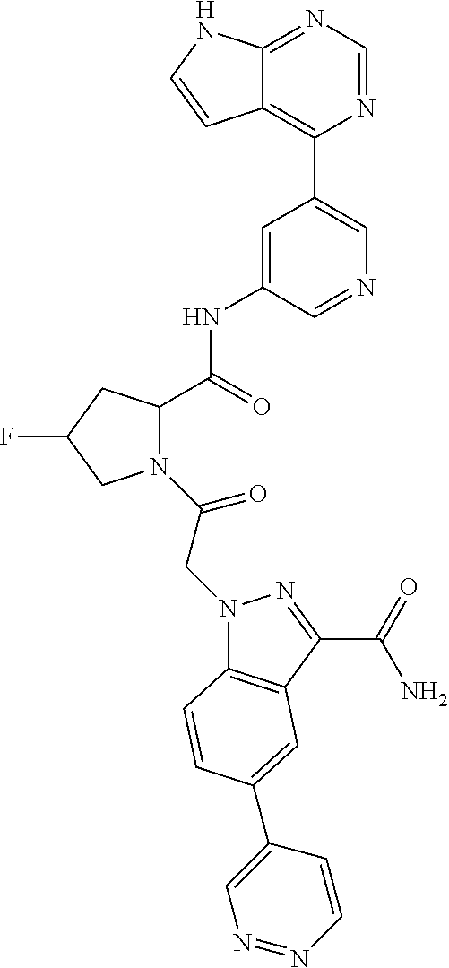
N1(C(CN2C3=C(C(C(=O)N)=N2)C=C(C2=CN=NC=C2)C=C3)=O)C(C(=O)NC2=CC(C3=C4C(=NC=N3)NC=C4)=CN=C2)CC(F)C1
